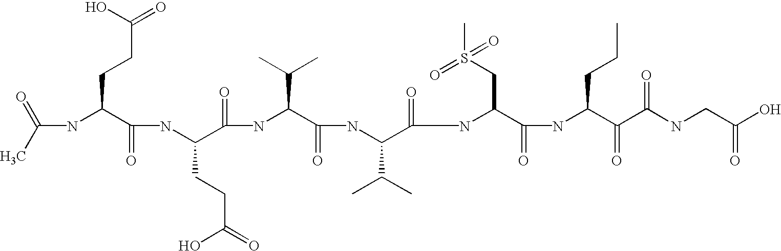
C(NC(C(NC(C(NC(C(=O)NC(C(=O)NC(CS(C)(=O)=O)C(=O)NC(C(C(NCC(O)=O)=O)=O)CCC)C(C)C)C(C)C)=O)CCC(=O)O)=O)CCC(=O)O)(C)=O
